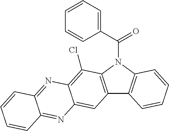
C12=C(N(C(=O)C3=CC=CC=C3)C3=C1C=CC=C3)C(Cl)=C1C(=C2)N=C2C(=N1)C=CC=C2
